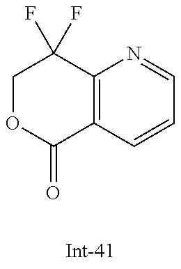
C1OC(=O)C2=C(C1(F)F)N=CC=C2
